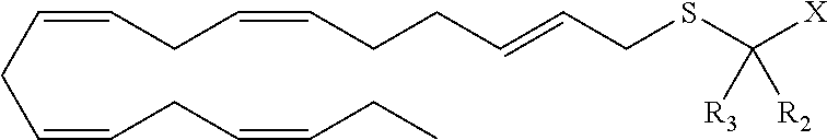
C(CC=CCC=CCC)=CCC=CCCC=CCSC([X])([R3])[R2]
